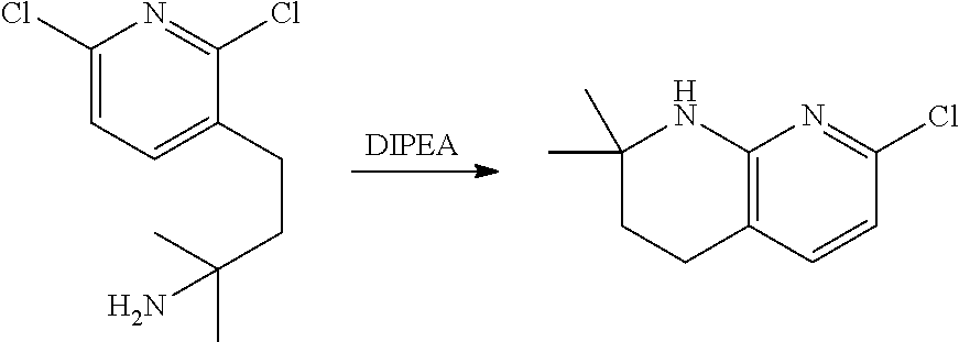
[DIPEA].C1(Cl)=CC=C(CCC(C)(C)N)C(Cl)=N1.C12=C(C=CC(Cl)=N1)CCC(C)(C)N2
